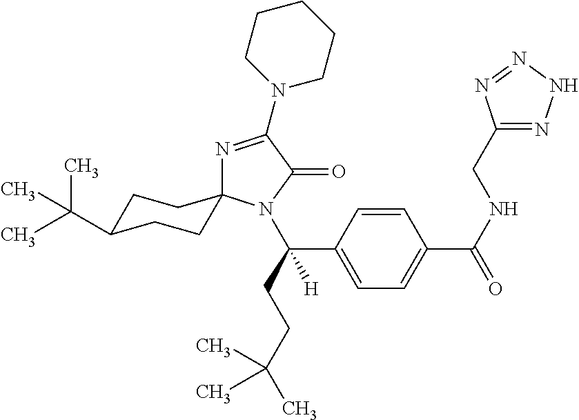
C1C(C(C)(C)C)CCC2(C1)N=C(N1CCCCC1)C(=O)N2C(C1=CC=C(C(NCC2=NNN=N2)=O)C=C1)(CCC(C)(C)C)[H]
